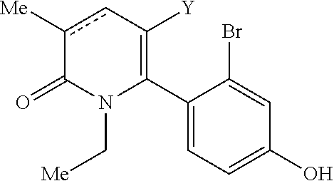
C1(C2=C([Y])cc([Me])C(=O)N2C[Me])=CC=C(O)C=C1Br
